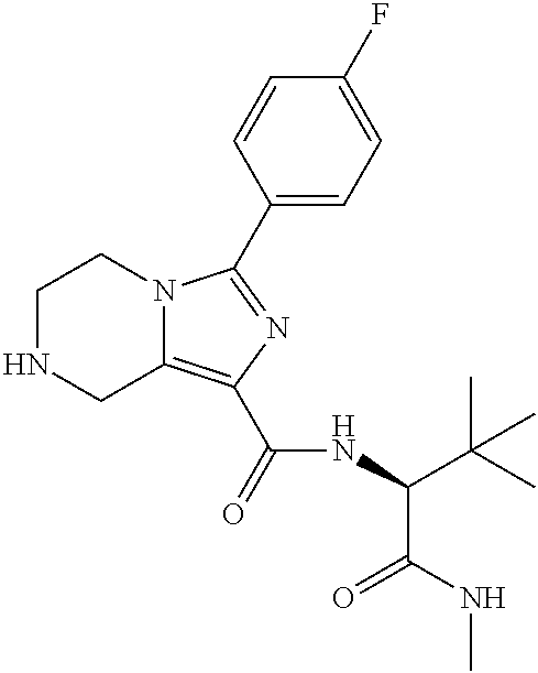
C1NCC2=C(C(=O)NC(C(C)(C)C)C(NC)=O)N=C(C3=CC=C(F)C=C3)N2C1
